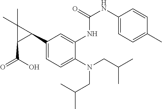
C1(C2C(C)(C)C2C(O)=O)=CC=C(N(CC(C)C)CC(C)C)C(NC(=O)NC2=CC=C(C)C=C2)=C1
